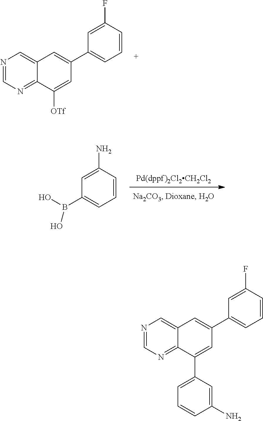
N1=CN=C2C(=C1)C=C(C1=CC=CC(F)=C1)C=C2[OTf].[Pd(dppf)2Cl2CH2Cl2].C1(B(O)O)=CC=CC(N)=C1.N1=CN=C2C(=C1)C=C(C1=CC=CC(F)=C1)C=C2C1=CC=CC(N)=C1
